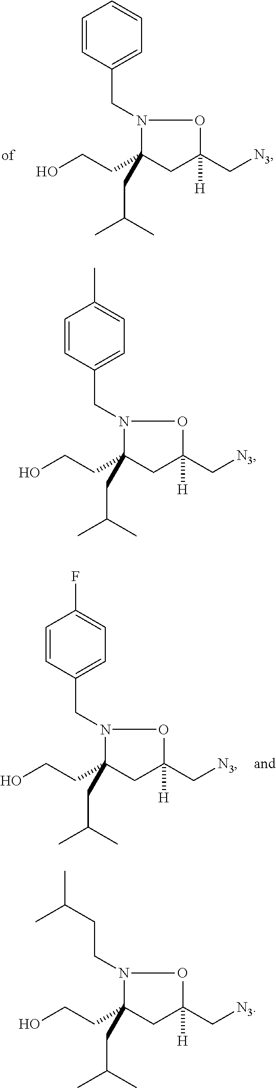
OCCC1(CC(C)C)CC(C[N3])([H])ON1CC1=CC=CC=C1.OCCC1(CC(C)C)CC(C[N3])([H])ON1CC1=CC=C(F)C=C1.OCCC1(CC(C)C)CC(C[N3])([H])ON1CC1=CC=C(C)C=C1.OCCC1(CC(C)C)CC(C[N3])([H])ON1CCC(C)C
